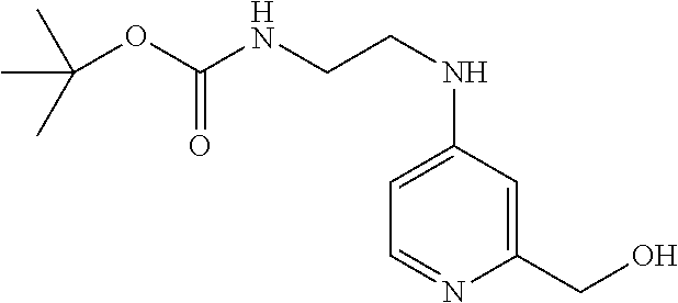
C(CNC(OC(C)(C)C)=O)NC1=CC=NC(CO)=C1
